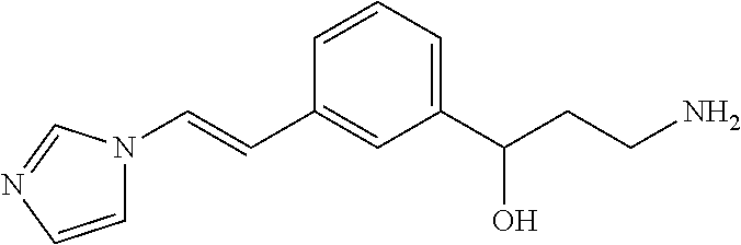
C1=CN=CN1C=CC1=CC(C(CCN)O)=CC=C1
